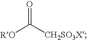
[RO]C([CH2SO3X])=O
